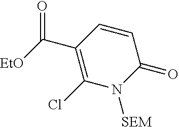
C(C1=C(Cl)N([SEM])C(=O)C=C1)([EtO])=O
